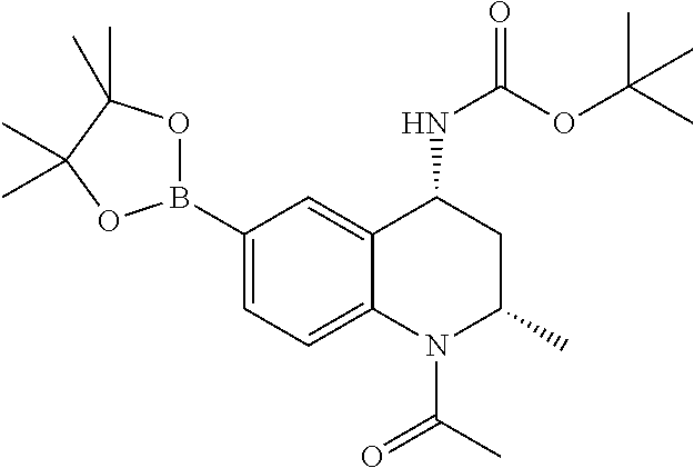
B1(C2=CC=C3C(=C2)C(NC(=O)OC(C)(C)C)CC(C)N3C(C)=O)OC(C)(C)C(C)(C)O1
